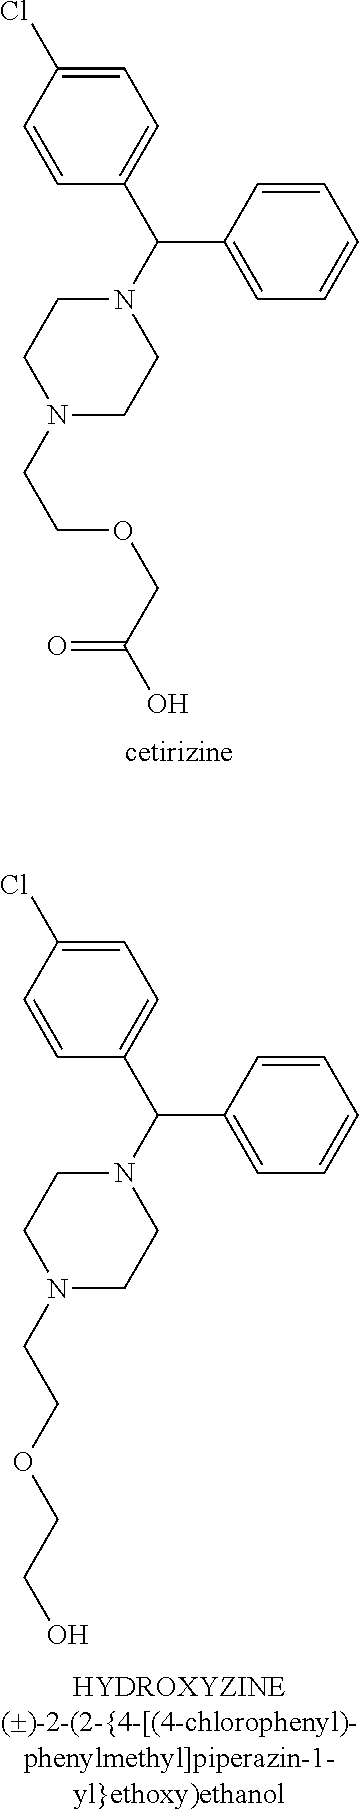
C1=C(Cl)C=CC(C(N2CCN(CCOCC(O)=O)CC2)C2=CC=CC=C2)=C1.C1=C(Cl)C=CC(C(N2CCN(CCOCCO)CC2)C2=CC=CC=C2)=C1
